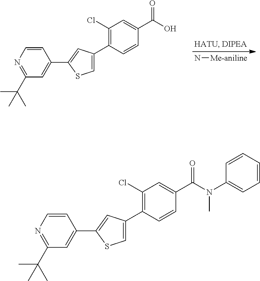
N[Me-aniline].C1(Cl)=C(C2=CSC(C3=CC(C(C)(C)C)=NC=C3)=C2)C=CC(C(O)=O)=C1.C1(Cl)=C(C2=CSC(C3=CC(C(C)(C)C)=NC=C3)=C2)C=CC(C(N(C)C2=CC=CC=C2)=O)=C1
